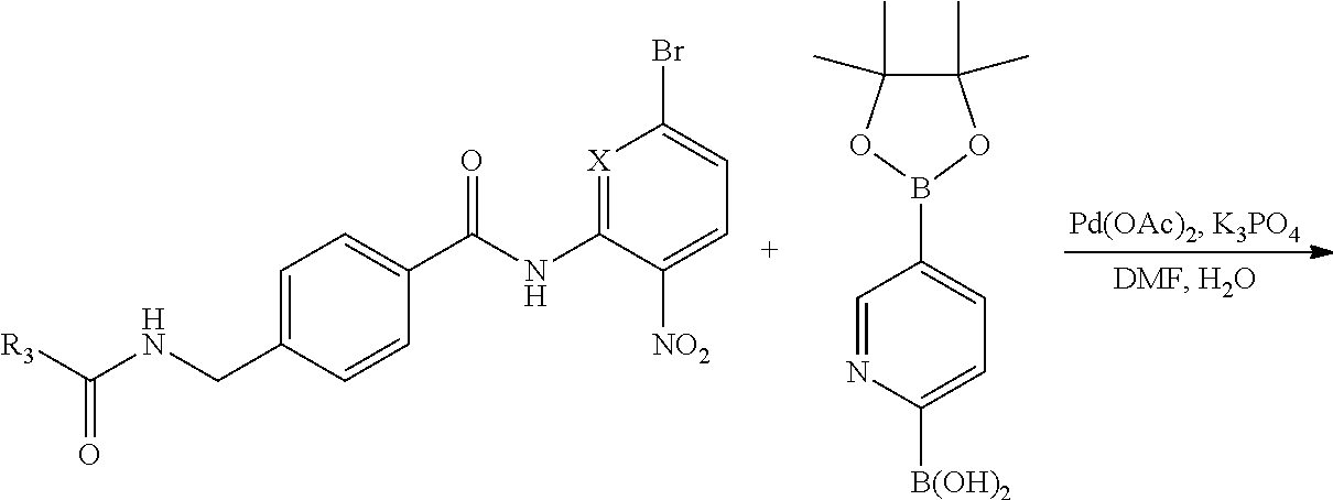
C1=C(CNC([R3])=O)C=CC(C(NC2=[X]C(Br)=CC=C2[NO2])=O)=C1.C1=NC([B(OH)2])=CC=C1B1OC(C)(C)C(C)(C)O1
